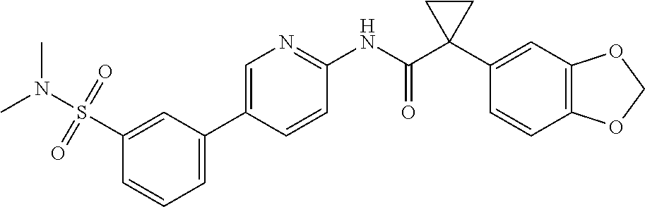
C1(S(N(C)C)(=O)=O)=CC(C2=CN=C(NC(C3(C4=CC5=C(C=C4)OCO5)CC3)=O)C=C2)=CC=C1
